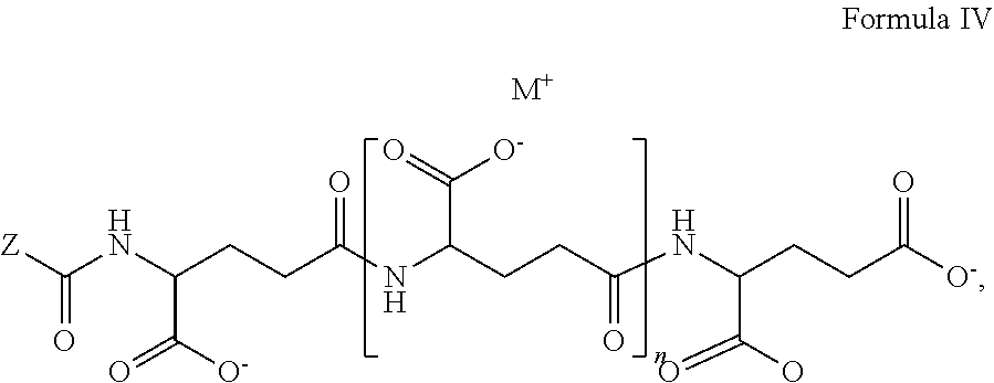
[Z]C(NC(CCC(NC(CCC(NC(CCC([O-])=O)C(=O)O)=O)C([O-])=O)=O)C([O-])=O)=O.[M+]
